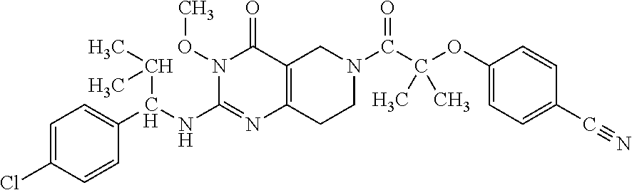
C1=C(Cl)C=CC(C(NC2=NC3=C(C(=O)N2OC)CN(C(=O)C(OC2=CC=C(C#N)C=C2)(C)C)CC3)C(C)C)=C1
